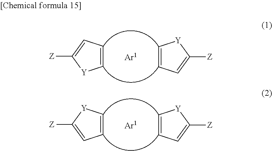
C1=CC=C([Z])[Y]1.C1=CC=C([Z])[Y]1.C1=CC=C([Z])[Y]1.C1=C[Y]C([Z])=C1
